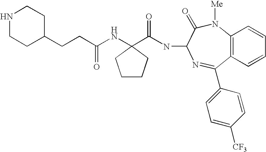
C(CC(NC1(C(NC2C(=O)N([Me])C3=C(C=CC=C3)C(C3=CC=C([CF3])C=C3)=N2)=O)CCCC1)=O)C1CCNCC1
